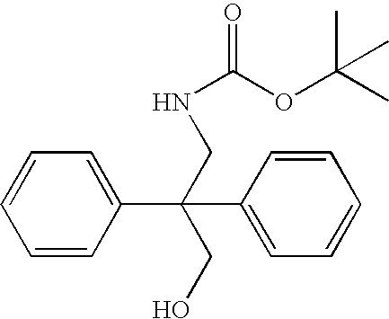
C1=CC(C(C2=CC=CC=C2)(CNC(=O)OC(C)(C)C)CO)=CC=C1
